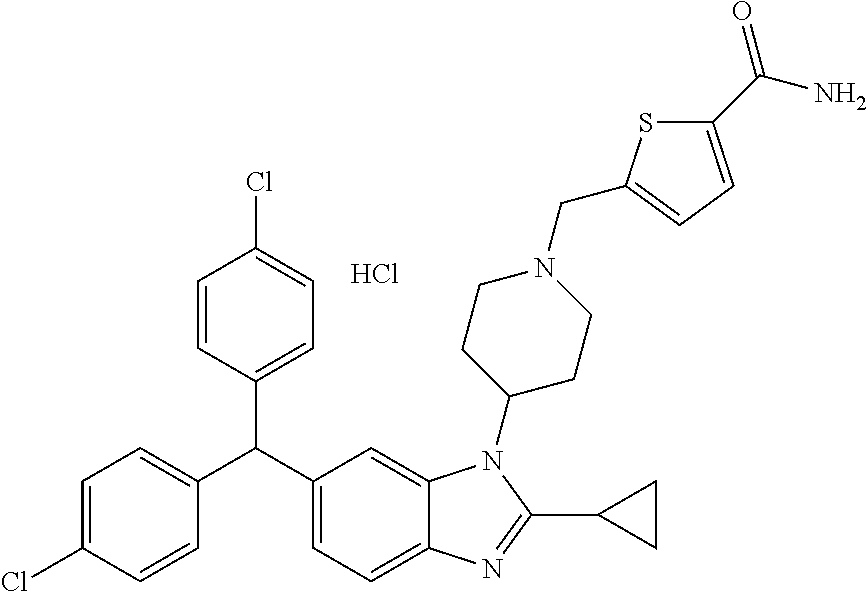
Cl.C1=CC(C(C2=CC=C3C(=C2)N(C2CCN(CC4=CC=C(C(N)=O)S4)CC2)C(C2CC2)=N3)C2=CC=C(Cl)C=C2)=CC=C1Cl
